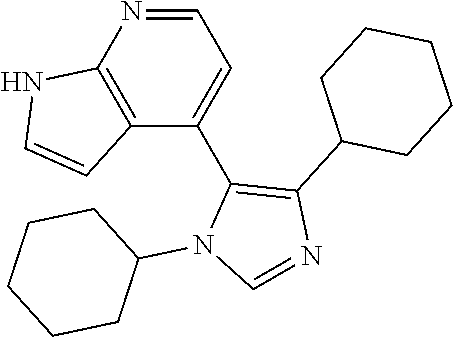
C1=NC2=C(C(C3=C(C4CCCCC4)N=CN3C3CCCCC3)=C1)C=CN2
